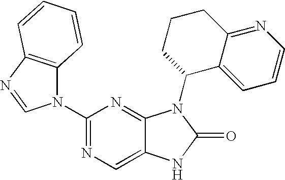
C12=CN=C(N3C4=C(N=C3)C=CC=C4)N=C1N(C1C3=CC=CN=C3CCC1)C(=O)N2
